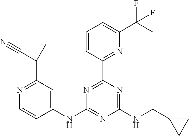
C1=CC(C2=NC(NC3=CC(C(C)(C)C#N)=NC=C3)=NC(NCC3CC3)=N2)=NC(C(C)(F)F)=C1
